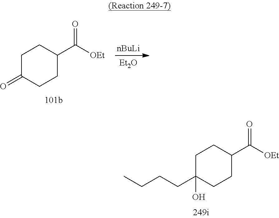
[nBuLi].[Et2O].C1C(=O)CCC(C([OEt])=O)C1.C1C(CCCC)(O)CCC(C([OEt])=O)C1
